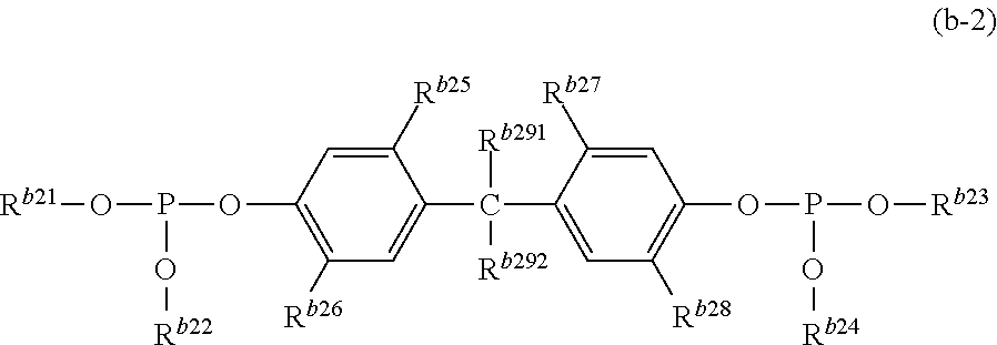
C1([Rb26])=C(OP(O[Rb21])O[Rb22])C=C([Rb25])C(C(C2=CC([Rb28])=C(OP(O[Rb23])O[Rb24])C=C2[Rb27])([Rb291])[Rb292])=C1
